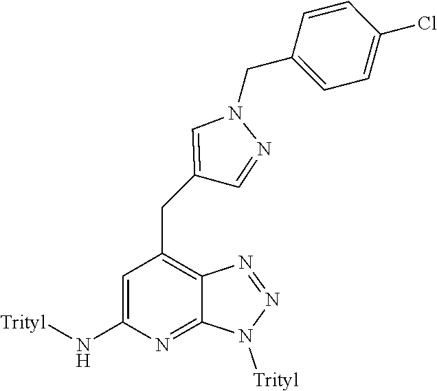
C1=C(N[Trityl])N=C2C(=C1CC1=CN(CC3=CC=C(Cl)C=C3)N=C1)N=NN2[Trityl]
